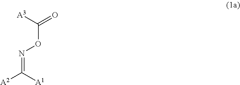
C(ON=C([A2])[A1])([A3])=O
